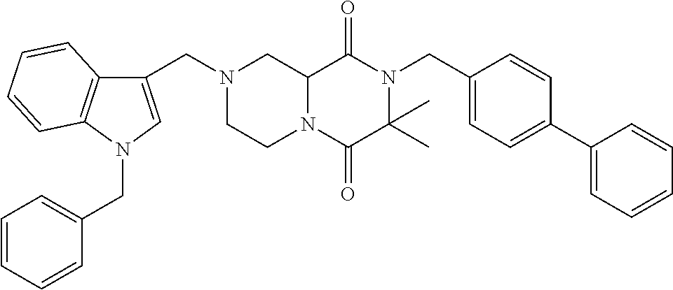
C1(CN2CC3N(C(=O)C(C)(C)N(CC4=CC=C(C5=CC=CC=C5)C=C4)C3=O)CC2)=CN(CC2=CC=CC=C2)C2=C1C=CC=C2
